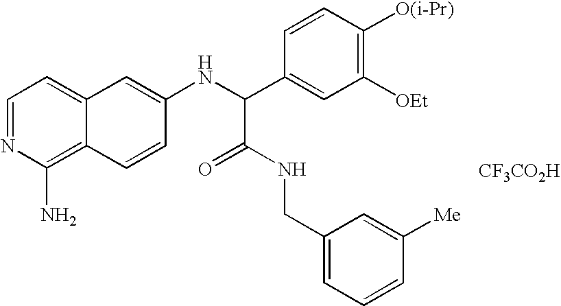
C1=NC(N)=C2C(=C1)C=C(NC(C1=CC([OEt])=C([O(i-Pr)])C=C1)C(=O)NCC1=CC=CC([Me])=C1)C=C2.[CF3CO2H]
